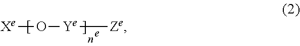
[Xe]O[Ye][Ze]
